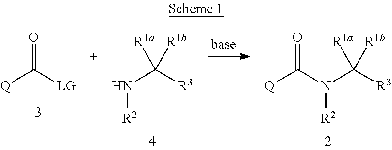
O=C([LG])[Q].[R1b]C([R3])(N[R2])[R1a].[R1b]C([R3])(N([R2])C([Q])=O)[R1a]
